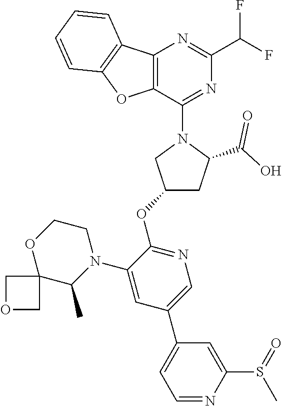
C12=C(C(N3CC(OC4=NC=C(C5=CC=NC(S(=O)C)=C5)C=C4N4CCOC5(C4C)COC5)CC3C(O)=O)=NC(C(F)F)=N1)OC1=C2C=CC=C1
